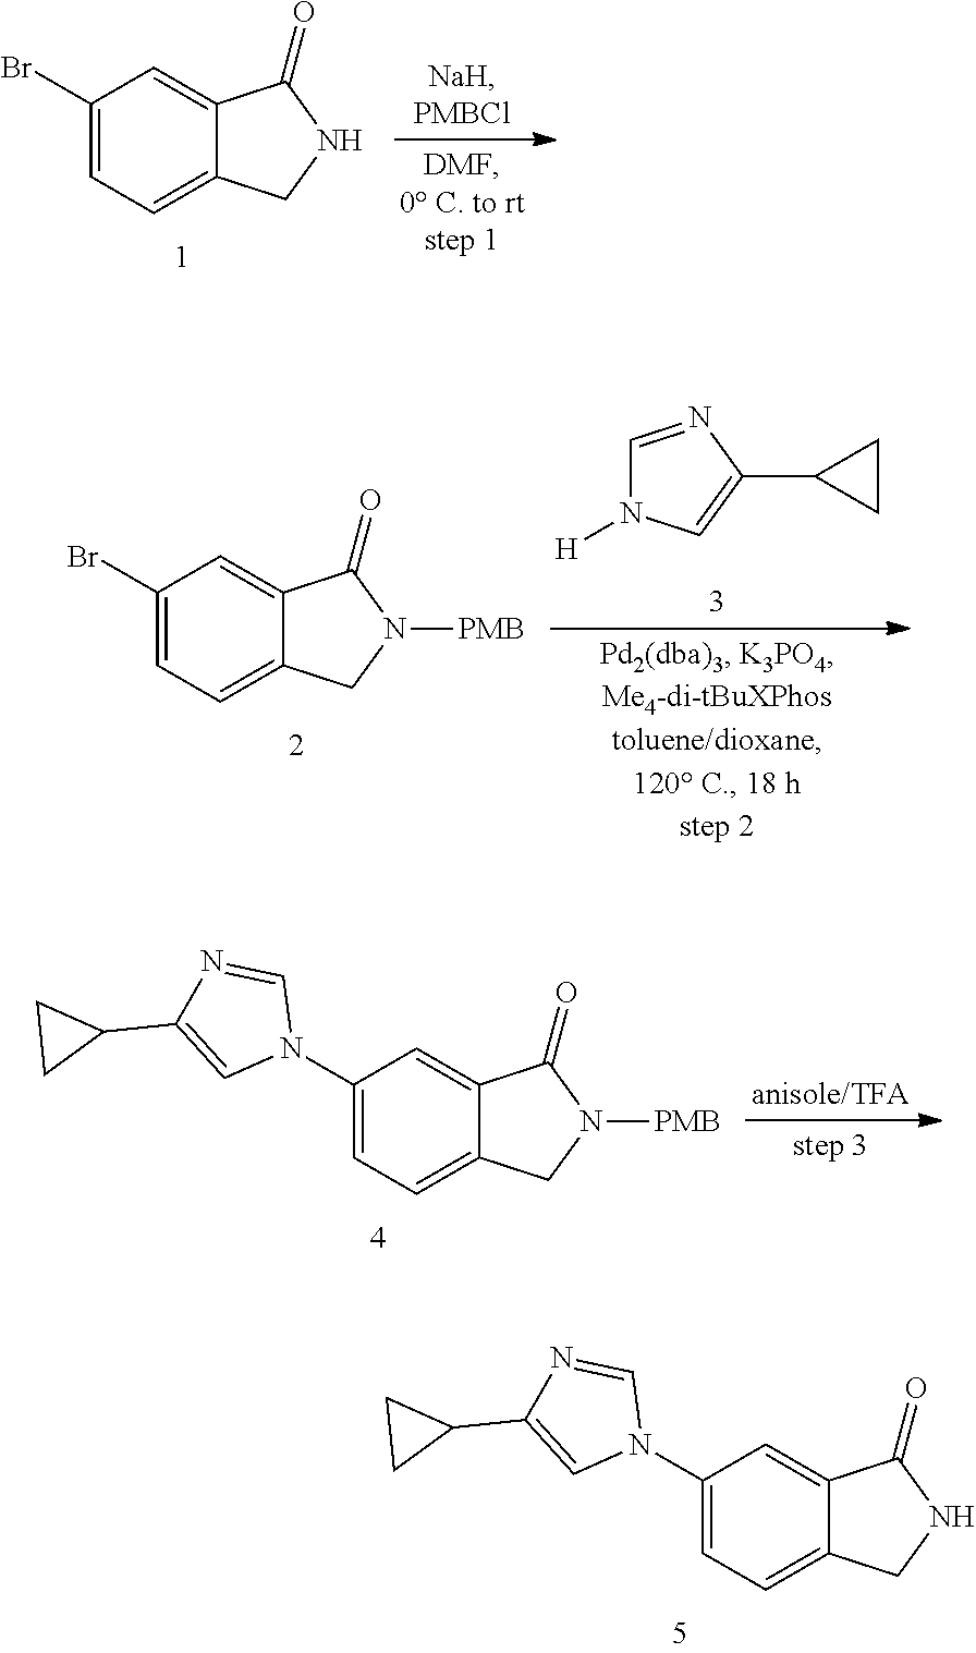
C1(Br)=CC=C2C(=C1)C(=O)N([PMB])C2.C1=NC(C2CC2)=CN1[H].C1(N2C=NC(C3CC3)=C2)=CC=C2C(=C1)C(=O)NC2.C1(N2C=NC(C3CC3)=C2)=CC=C2C(=C1)C(=O)N([PMB])C2.C1(Br)=CC=C2C(=C1)C(=O)NC2
